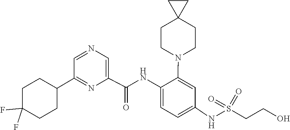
C1=NC=C(C(NC2=CC=C(NS(=O)(=O)CCO)C=C2N2CCC3(CC2)CC3)=O)N=C1C1CCC(F)(F)CC1
